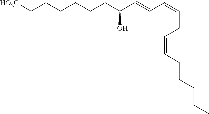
[HO2C]CCCCCCC(C=CC=CCC=CCCCCC)O
